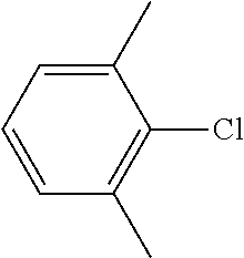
C1=CC(C)=C(Cl)C(C)=C1
